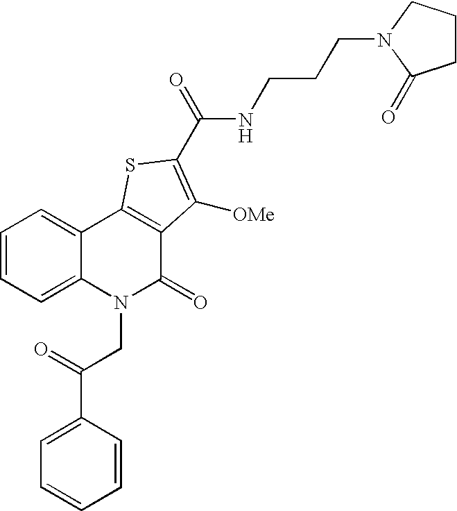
N(C(=O)C1=C([OMe])C2=C(C3=CC=CC=C3N(CC(=O)C3=CC=CC=C3)C2=O)S1)CCCN1C(=O)CCC1
